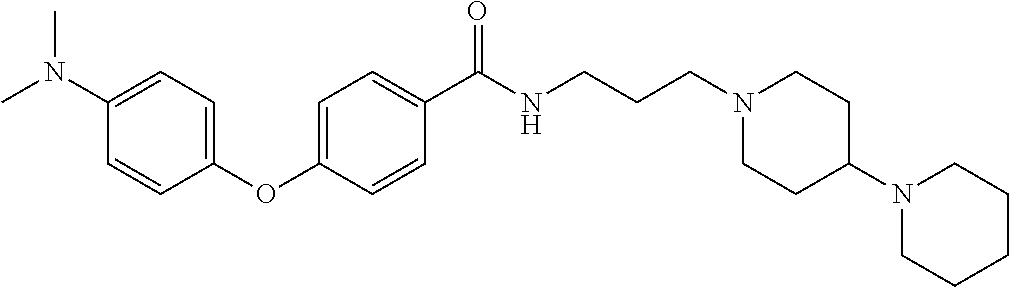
C1(OC2=CC=C(N(C)C)C=C2)=CC=C(C(NCCCN2CCC(N3CCCCC3)CC2)=O)C=C1
